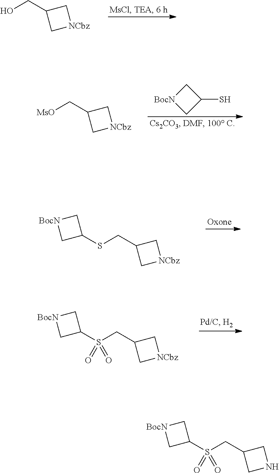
OCC1C[NCbz]C1.[MsO]CC1C[NCbz]C1.[BocN]1CC(S)C1.S(CC1C[NCbz]C1)C1C[BocN]C1.S(CC1C[NCbz]C1)(C1C[BocN]C1)(=O)=O.S(CC1CNC1)(C1C[BocN]C1)(=O)=O
